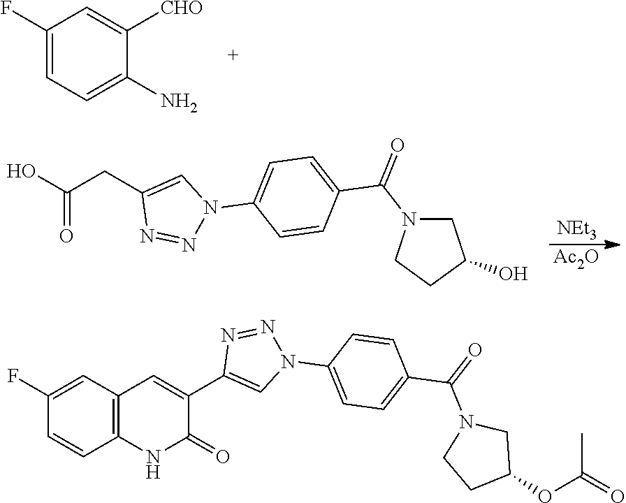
C1(F)=CC=C(N)C([CHO])=C1.[NEt3].[Ac2O].OC(CC1=CN(C2=CC=C(C(=O)N3CC(O)CC3)C=C2)N=N1)=O.C1=C(F)C=CC2=C1C=C(C1=CN(C3=CC=C(C(=O)N4CCC(OC(=O)C)C4)C=C3)N=N1)C(=O)N2
